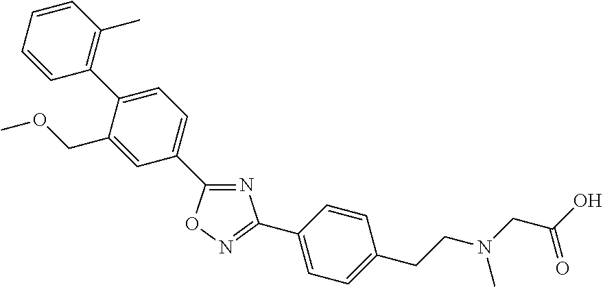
C1=CC=CC(C2=CC=C(C3=NC(C4=CC=C(CCN(CC(O)=O)C)C=C4)=NO3)C=C2COC)=C1C
